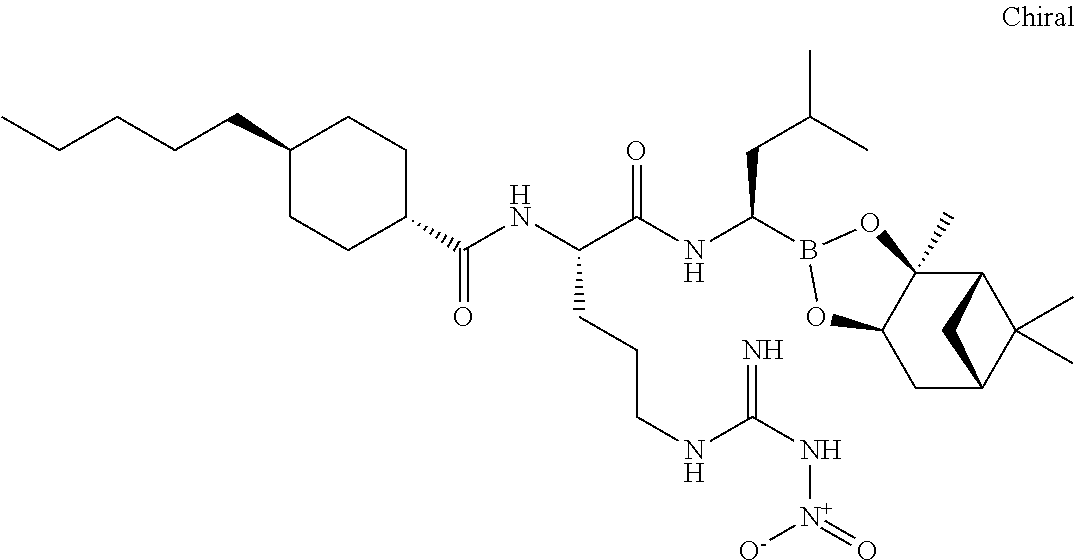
C12C3(C)C(CC(C1(C)C)C2)OB(C(NC(C(NC(C1CCC(CCCCC)CC1)=O)CCCNC(N[N+]([O-])=O)=N)=O)CC(C)C)O3
